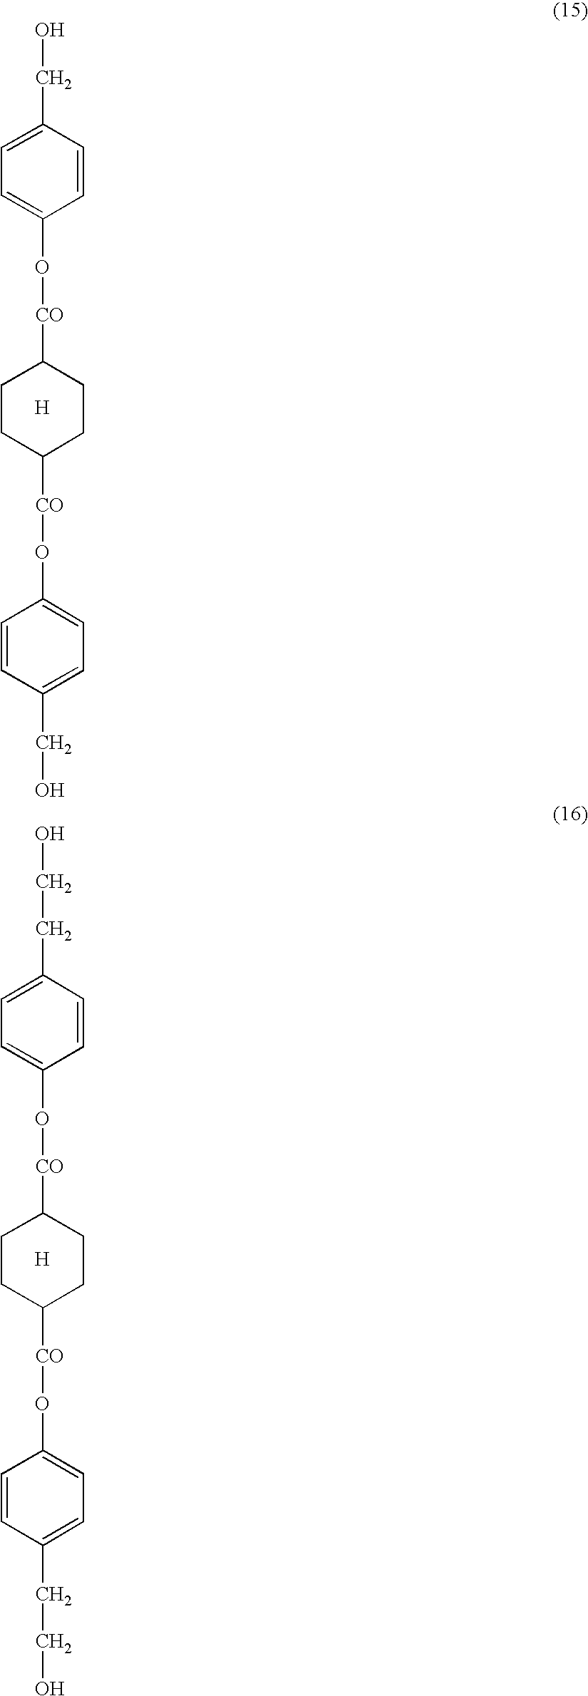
C1=CC(CO)=CC=C1O[CO]C1CCC([CO]OC2=CC=C(CO)C=C2)CC1.[H].C1=CC(CCO)=CC=C1O[CO]C1CCC([CO]OC2=CC=C(CCO)C=C2)CC1.[H]
